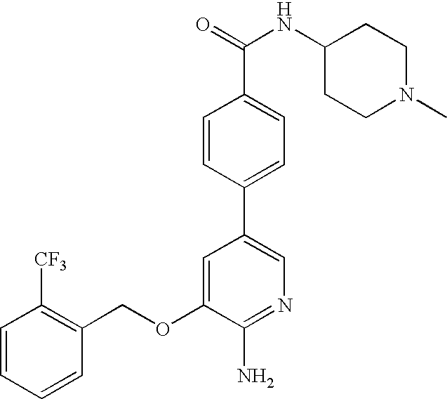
C1=CC=CC(COC2=CC(C3=CC=C(C(=O)NC4CCN(C)CC4)C=C3)=CN=C2N)=C1[CF3]
